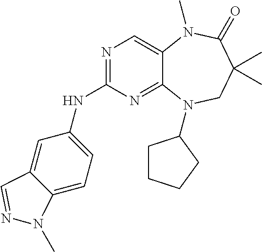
N1=C(NC2=CC=C3C(=C2)C=NN3C)N=C2C(=C1)N(C)C(=O)C(C)(C)CN2C1CCCC1
